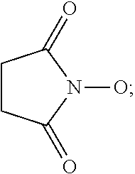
C1CC(=O)N(O)C1=O
